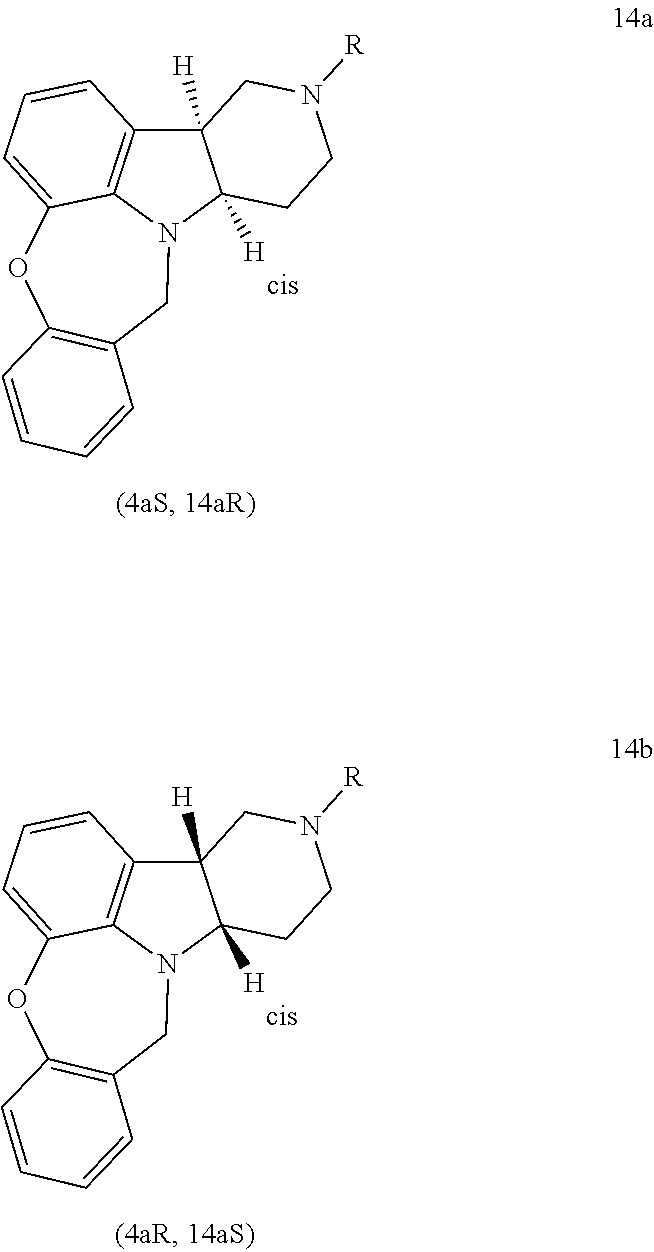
C12([H])C3=C4N(C1([H])CCN([R])C2)CC1=C(OC4=CC=C3)C=CC=C1.C12([H])C3=C4N(C1([H])CCN([R])C2)CC1=C(OC4=CC=C3)C=CC=C1
